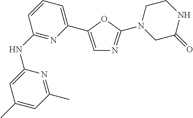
C1(NC2=NC(C3=CN=C(N4CC(=O)NCC4)O3)=CC=C2)=CC(C)=CC(C)=N1
